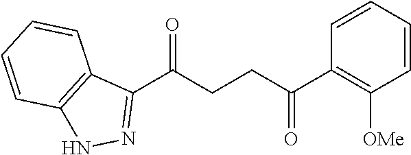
C1(C(CCC(C2=C([OMe])C=CC=C2)=O)=O)=NNC2=C1C=CC=C2
